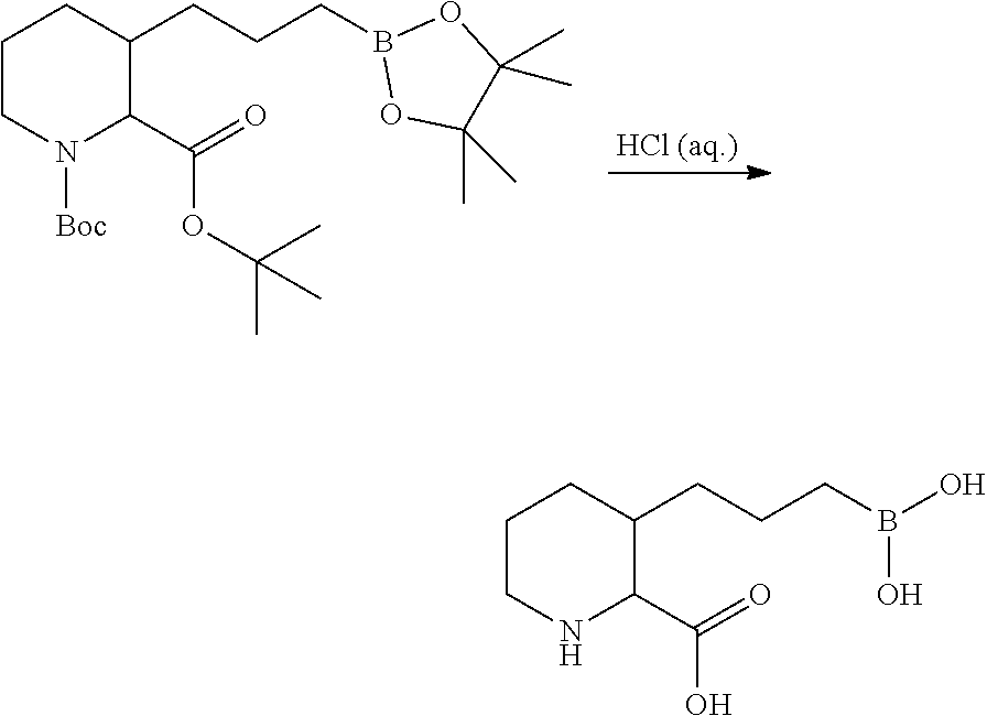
C1CNC(C(=O)O)C(CCCB(O)O)C1.C1CN([Boc])C(C(=O)OC(C)(C)C)C(CCCB2OC(C)(C)C(C)(C)O2)C1
